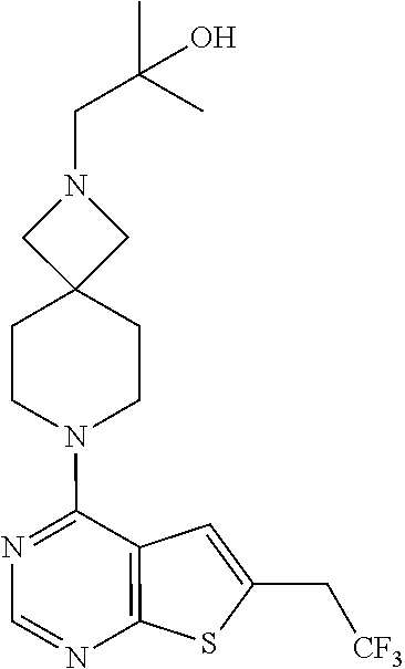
C12=C(C(N3CCC4(CC3)CN(CC(C)(C)O)C4)=NC=N1)C=C(C[CF3])S2
